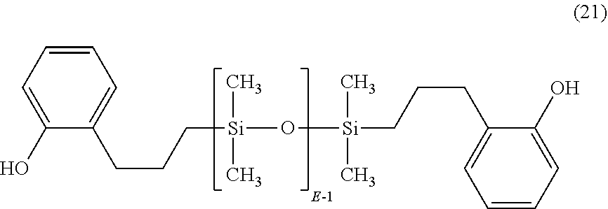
C1=CC=C(O)C(CCC[Si](C)(C)O[Si](C)(C)CCCC2=CC=CC=C2O)=C1
